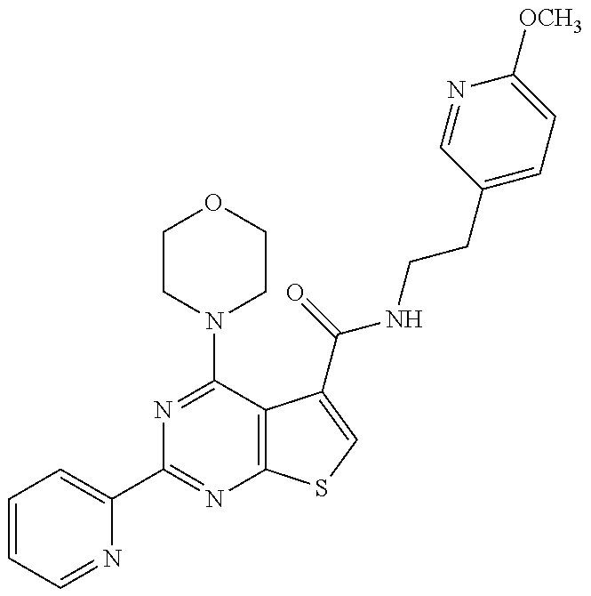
C1=CC=NC(C2=NC3=C(C(N4CCOCC4)=N2)C(C(NCCC2=CC=C([OCH3])N=C2)=O)=CS3)=C1
